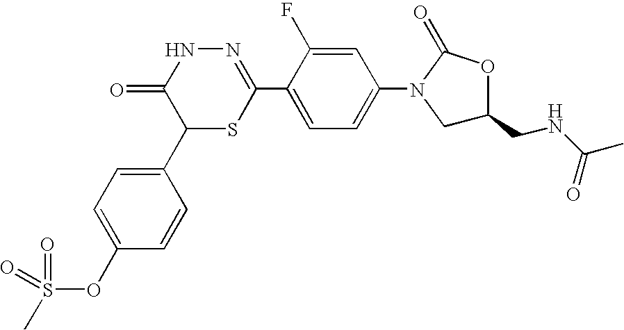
N1=C(C2=CC=C(N3CC(CNC(C)=O)OC3=O)C=C2F)SC(C2=CC=C(OS(=O)(=O)C)C=C2)C(=O)N1
